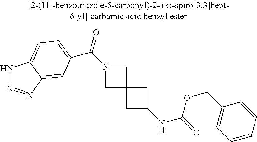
N1N=NC2=CC(C(N3CC4(C3)CC(NC(OCC3=CC=CC=C3)=O)C4)=O)=CC=C12
